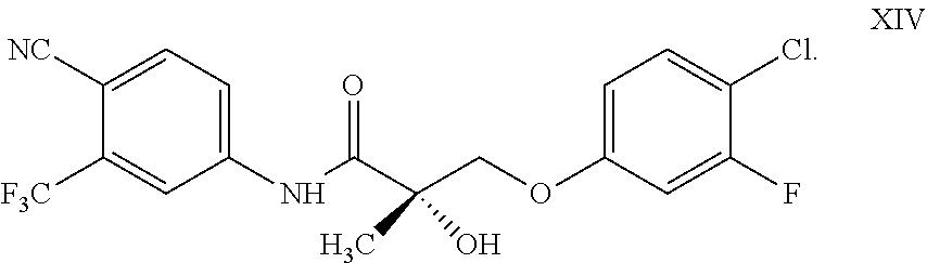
C1([NC])=CC=C(NC(=O)C(COC2=CC=C(Cl)C(F)=C2)(C)O)C=C1[F3C]
